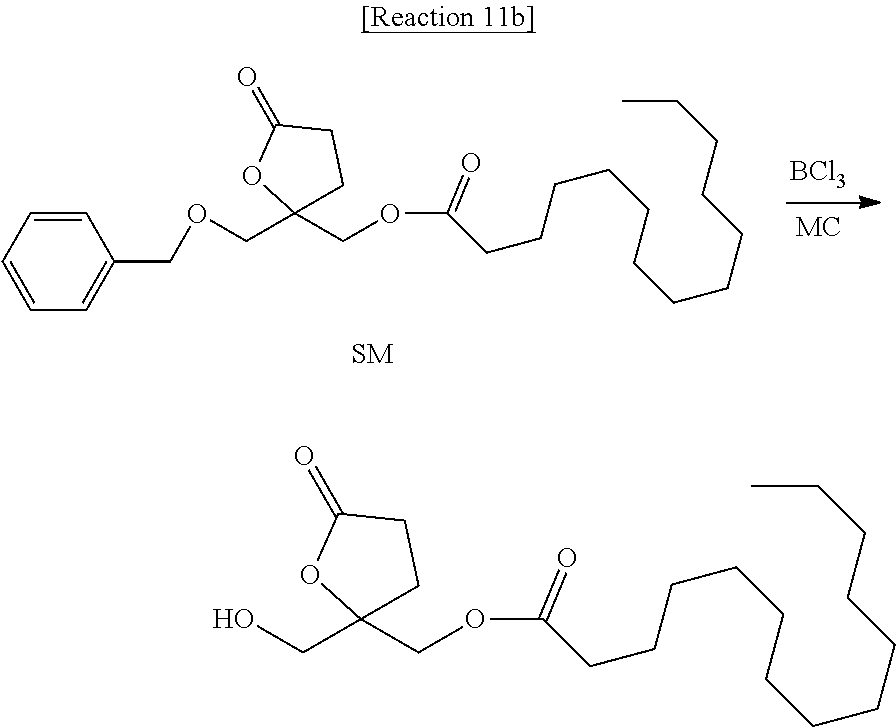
[BCl3].C1=CC=CC=C1COCC1(COC(CCCCCCCCCCCCC)=O)CCC(=O)O1.OCC1(COC(CCCCCCCCCCCCC)=O)CCC(=O)O1
